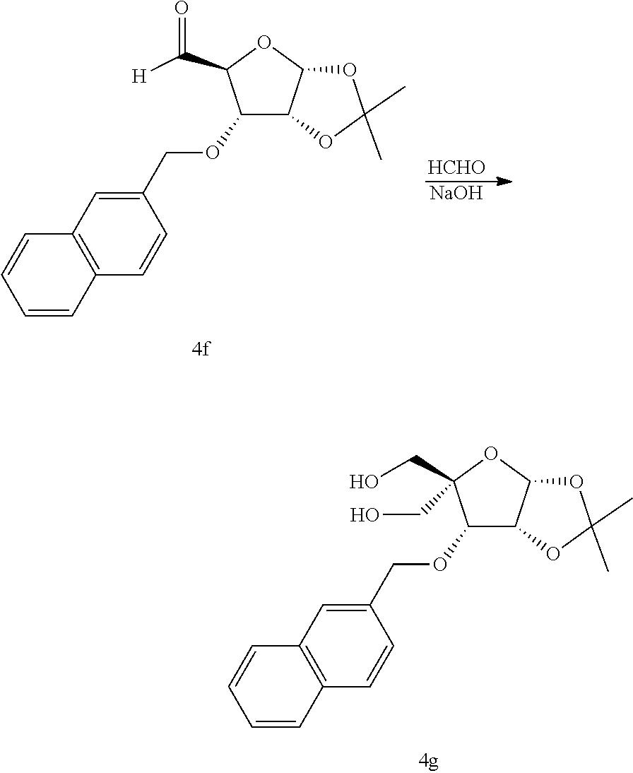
C1(OCC2=CC3=C(C=C2)C=CC=C3)C2C(OC1(CO)CO)OC(C)(C)O2.C1(OCC2=CC3=C(C=C2)C=CC=C3)C2C(OC1C(=O)[H])OC(C)(C)O2.[HCHO].[NaOH]
